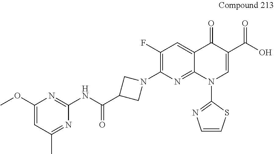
C1(NC(=O)C2CN(C3=C(F)C=C4C(=N3)N(C3=NC=CS3)C=C(C(O)=O)C4=O)C2)=NC(OC)=CC(C)=N1
